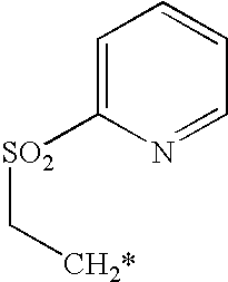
C1=C([SO2]C[CH2*])N=CC=C1
